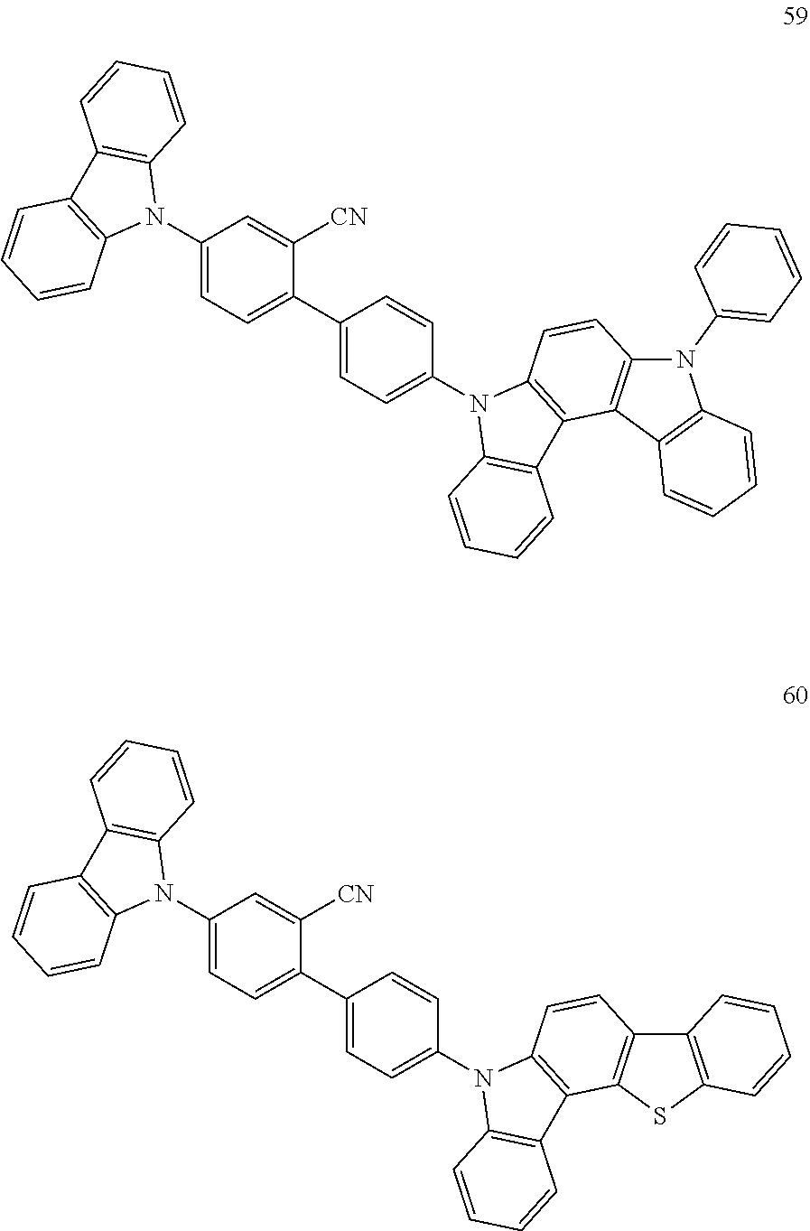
C1(N2C3=C(C4=C2C=CC=C4)C=CC=C3)=CC=C(C2=CC=C(N3C4=C(C5=C3C=CC3=C5C5=C(N3C3=CC=CC=C3)C=CC=C5)C=CC=C4)C=C2)C([CN])=C1.C1(N2C3=C(C4=C2C=CC=C4)C=CC=C3)=CC=C(C2=CC=C(N3C4=C(C5=C3C=CC3=C5SC5=C3C=CC=C5)C=CC=C4)C=C2)C([CN])=C1
